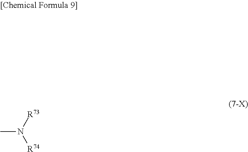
CN([R73])[R74]
